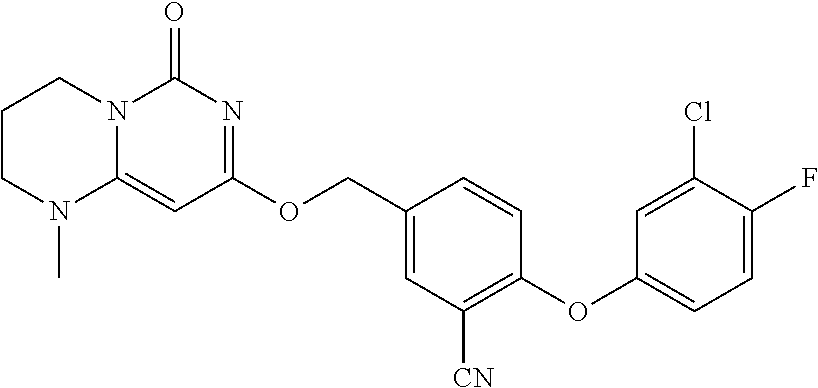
C1(OCC2=CC([CN])=C(OC3=CC=C(F)C(Cl)=C3)C=C2)=NC(=O)N2C(=C1)N(C)CCC2
